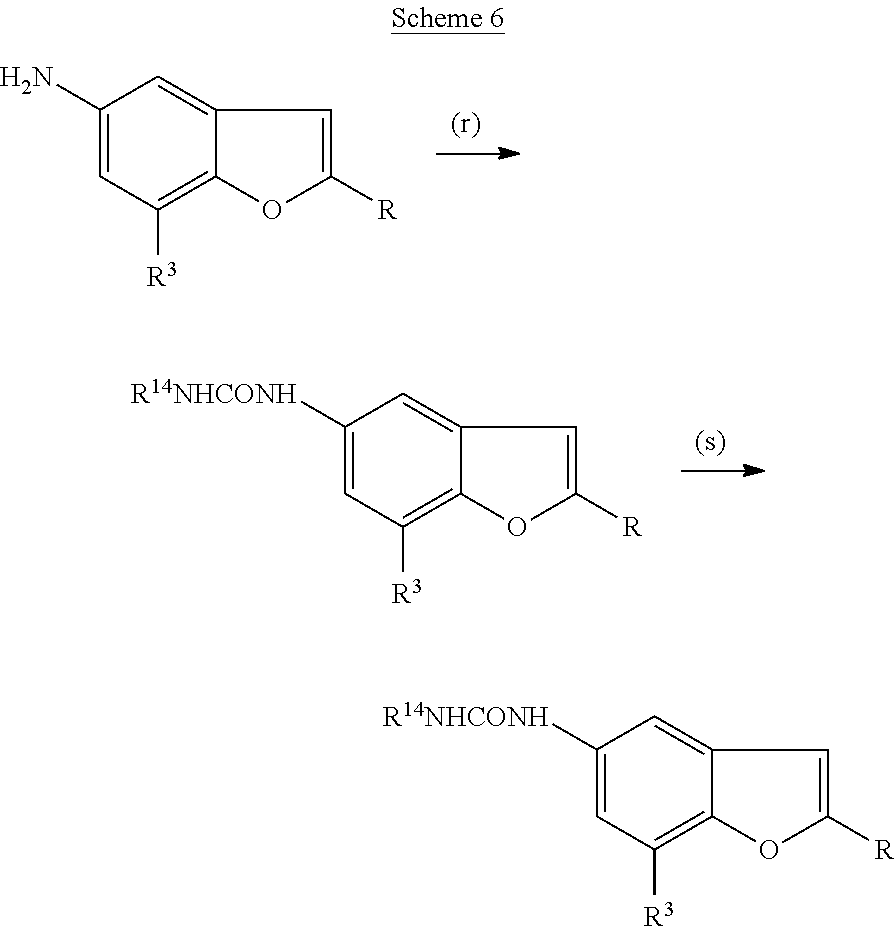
C1(N)=CC([R3])=C2C(=C1)C=C([R])O2.C1([R14NHCONH])=CC([R3])=C2C(=C1)C=C([R])O2.C1([R14NHCONH])=CC([R3])=C2C(=C1)C=C([R])O2
